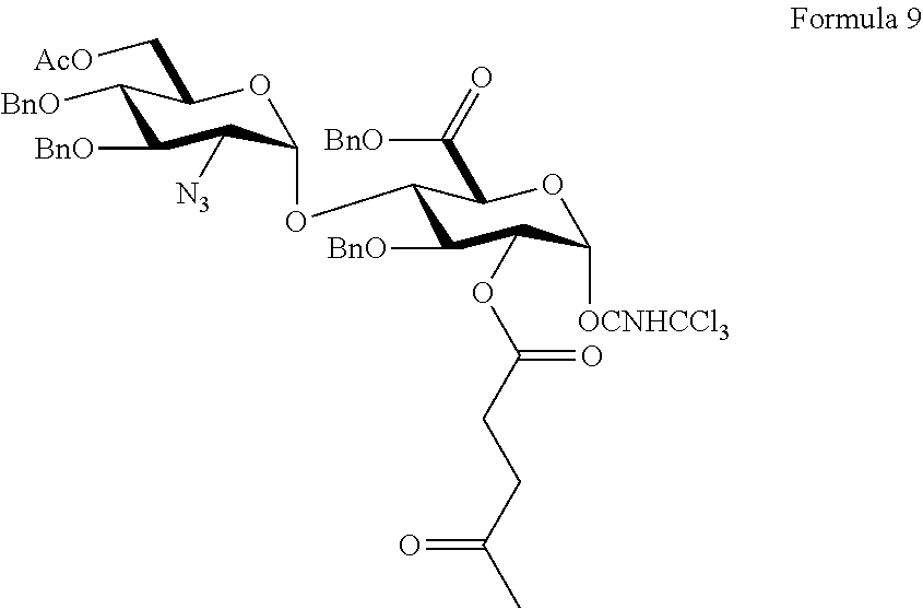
C1([BnO])C([BnO])C([N3])C(OC2C([BnO])C(OC(CCC(C)=O)=O)C([OCNHCCl3])OC2C([BnO])=O)OC1C[AcO]
